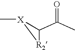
C[X]1[R2]C1C(C)=O
